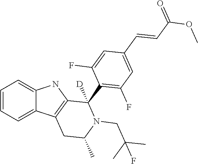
C1=CC=C2C(=C1)NC1=C2CC(C)N(CC(C)(C)F)C1(C1=C(F)C=C(C=CC(OC)=O)C=C1F)[D]
